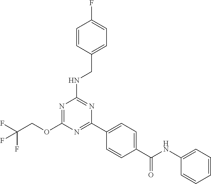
O(C1=NC(NCC2=CC=C(F)C=C2)=NC(C2=CC=C(C(NC3=CC=CC=C3)=O)C=C2)=N1)CC(F)(F)F
